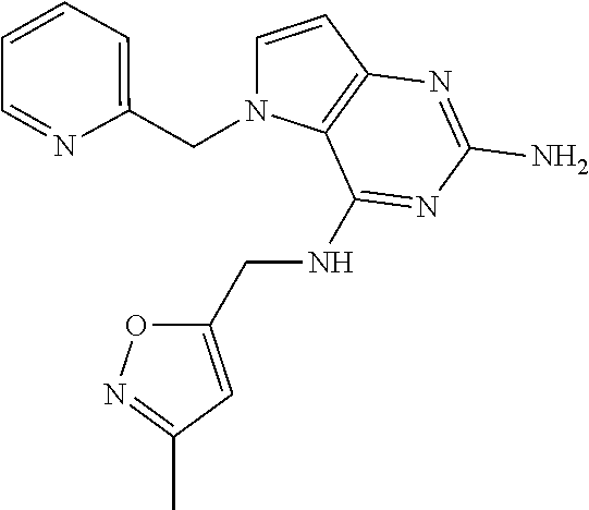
C1=CC2=C(N1CC1=CC=CC=N1)C(NCC1=CC(C)=NO1)=NC(N)=N2
